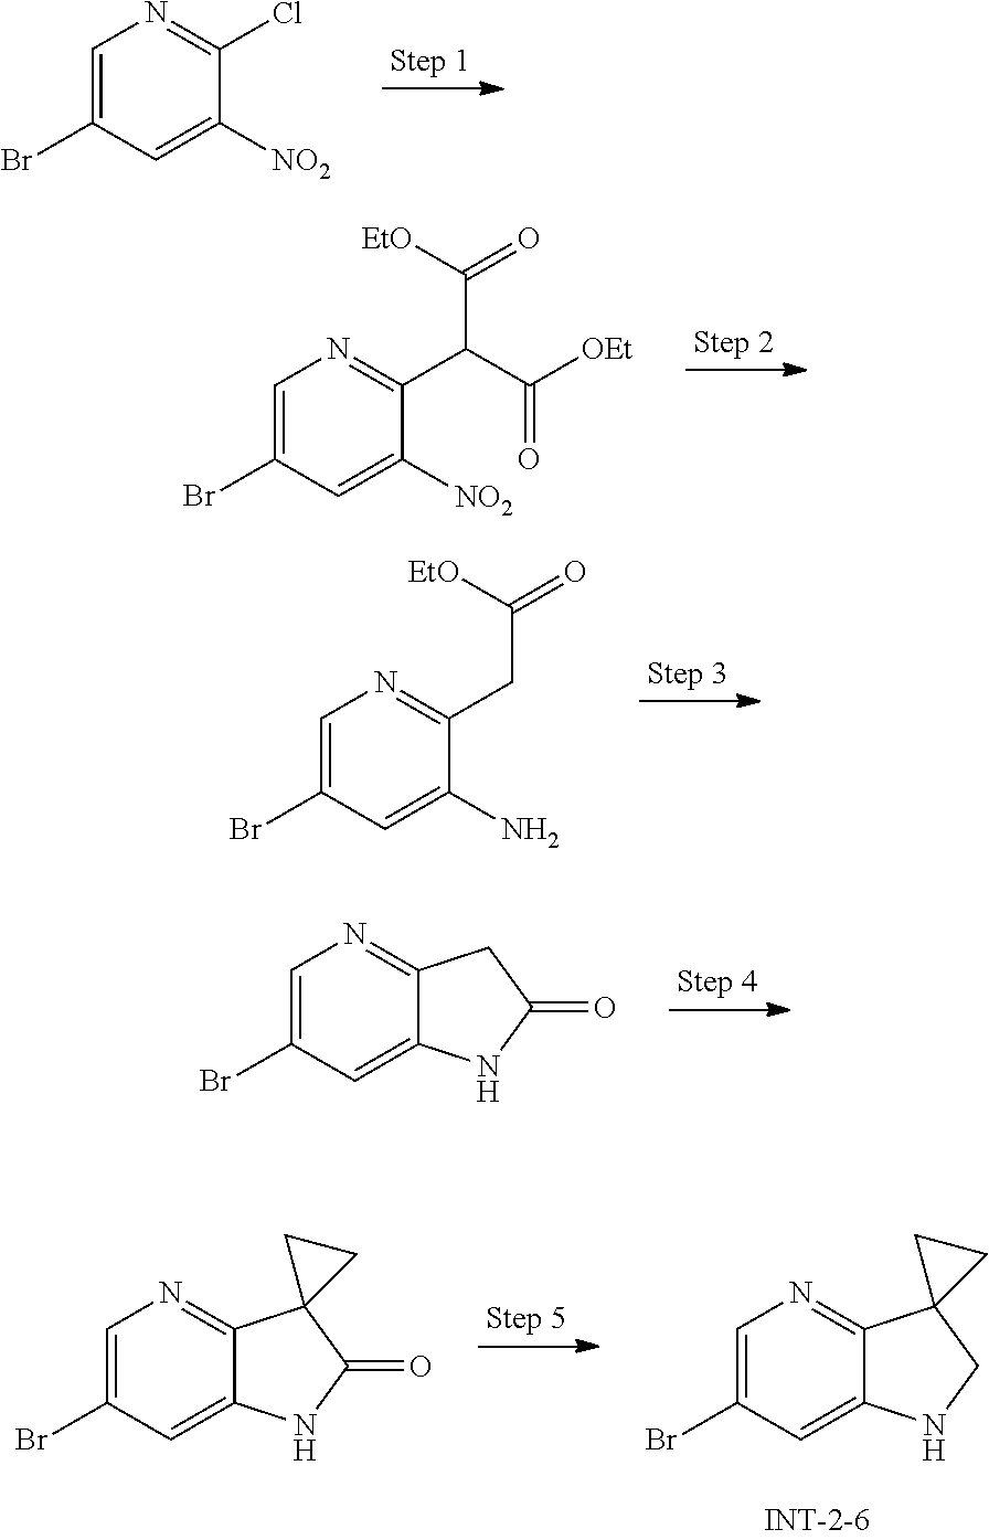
C1=C(Br)C=C([NO2])C(Cl)=N1.C1=C(Br)C=C([NO2])C(C(C([OEt])=O)C(=O)[EtO])=N1.C1=C(Br)C=C(N)C(CC(=O)[EtO])=N1.C1=C(Br)C=C2C(=N1)CC(=O)N2.C1=C(Br)C=C2C(=N1)C1(C(=O)N2)CC1.C1=C(Br)C=C2C(=N1)C1(CN2)CC1
